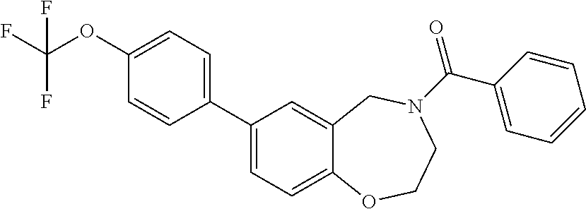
C1(C2=CC=C(OC(F)(F)F)C=C2)=CC=C2C(=C1)CN(C(C1=CC=CC=C1)=O)CCO2
